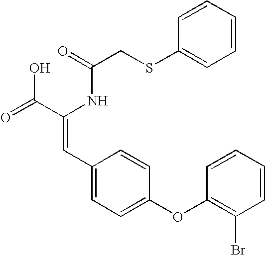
C(=O)(NC(C(=O)O)=CC1=CC=C(OC2=C(Br)C=CC=C2)C=C1)CSC1=CC=CC=C1
